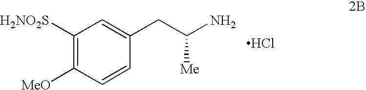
C1([H2NO2S])=C([MeO])C=CC(CC(N)[Me])=C1.Cl
